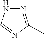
N1=C(C)N=CN1
